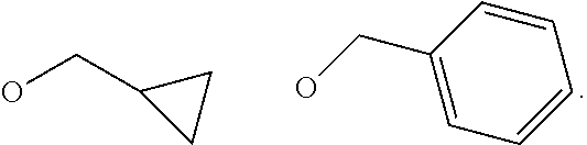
C1(CO)=CC=CC=C1.OCC1CC1
